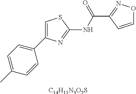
C1=C(C)C=CC(C2=CSC(NC(C3=NOC=C3)=O)=N2)=C1.[C14H11N3O2S]
